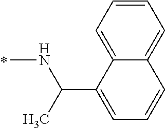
N(C)C(C1=CC=CC2=CC=CC=C12)C
